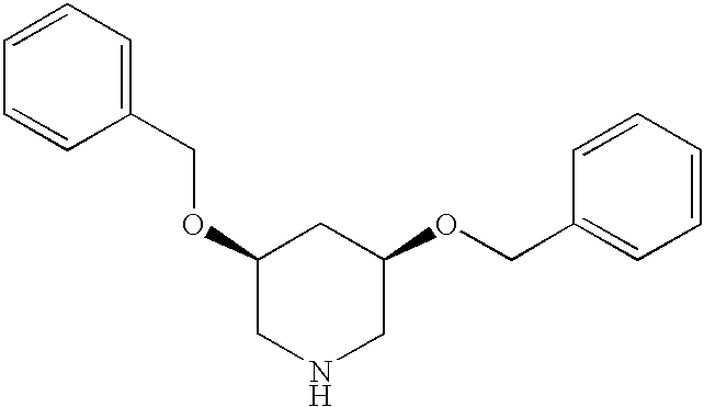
C1(OCC2=CC=CC=C2)CNCC(OCC2=CC=CC=C2)C1
